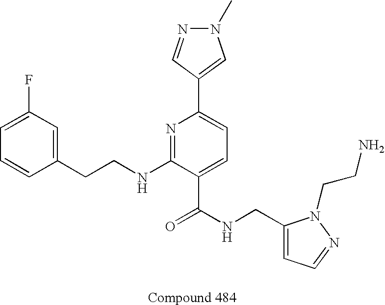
C1=CC(CCNC2=NC(C3=CN(C)N=C3)=CC=C2C(NCC2=CC=NN2CCN)=O)=CC(F)=C1
